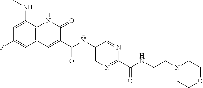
C1=C(NC)C2=C(C=C1F)C=C(C(NC1=CN=C(C(NCCN3CCOCC3)=O)N=C1)=O)C(=O)N2
